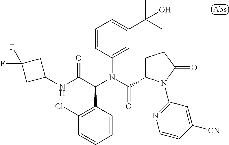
C1=CC(N(C(=O)C2CCC(=O)N2C2=NC=CC([CN])=C2)C(C(NC2CC(F)(F)C2)=O)C2=C(Cl)C=CC=C2)=CC(C(C)(C)O)=C1
